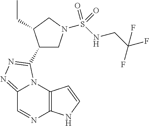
C12=NN=C(C3CN(S(NCC(F)(F)F)(=O)=O)CC3CC)N1C1=C(N=C2)NC=C1
